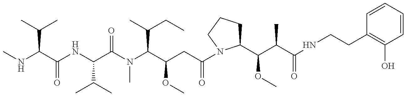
N(C(C(C)C)C(NC(C(N(C(C(CC(=O)N1C(C(C(C(NCCC2=C(O)C=CC=C2)=O)C)OC)CCC1)OC)C(C)CC)C)=O)C(C)C)=O)C
